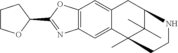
C12=C(C=C3C(=C1)CC1C(C)(C)C3(C)CCN1)N=C(C1CCCO1)O2
